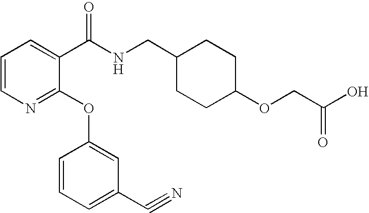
C1=CN=C(OC2=CC(C#N)=CC=C2)C(C(NCC2CCC(OCC(O)=O)CC2)=O)=C1
